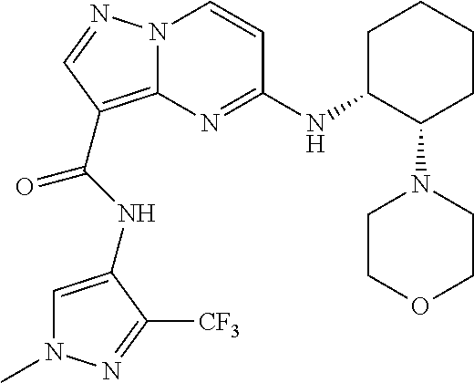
C1=C(NC(C2=C3N(N=C2)C=CC(NC2C(N4CCOCC4)CCCC2)=N3)=O)C([CF3])=NN1C
